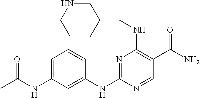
C1=C(NC(C)=O)C=C(NC2=NC(NCC3CNCCC3)=C(C(N)=O)C=N2)C=C1
